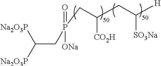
C(CP(CC(CC([H])[SO3Na])[CO2H])(=O)[ONa])([Na2O3P])[Na2O3P]
